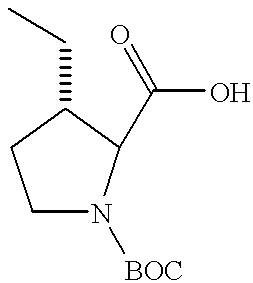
C1N([BOC])C(C(O)=O)C(CC)C1
